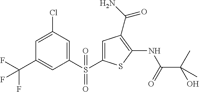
S(=O)(=O)(C1=CC(Cl)=CC(C(F)(F)F)=C1)C1=CC(C(N)=O)=C(NC(=O)C(O)(C)C)S1
